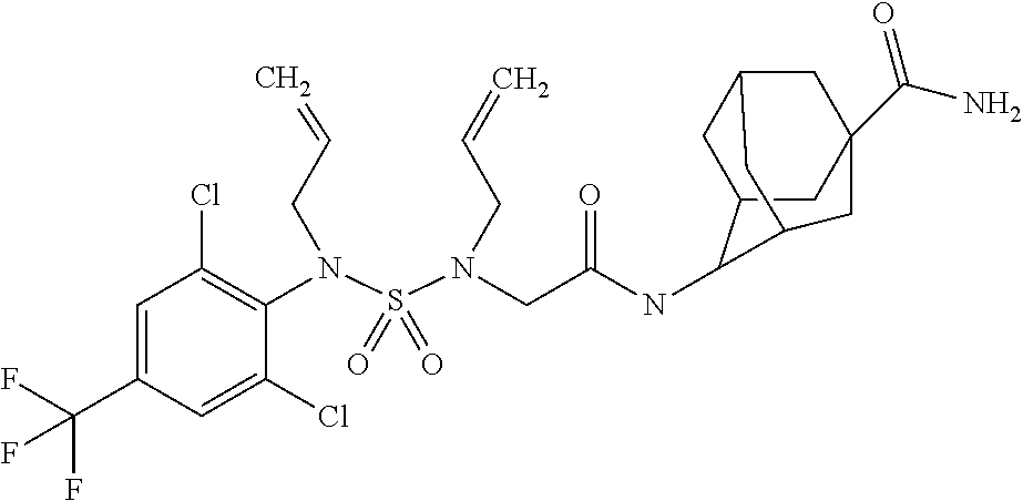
C(C(NC1C2CC3CC(C(=O)N)(CC1C3)C2)=O)N(S(N(CC=C)C1=C(Cl)C=C(C(F)(F)F)C=C1Cl)(=O)=O)CC=C
